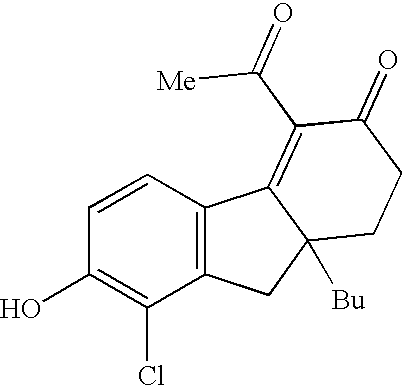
C1=CC(O)=C(Cl)C2=C1C1=C(C(=O)[Me])C(=O)CCC1([Bu])C2
